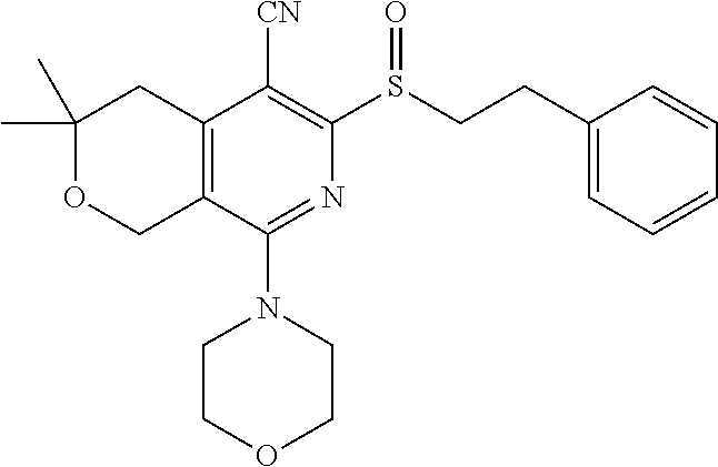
C1(C)(C)OCC2=C(C1)C([CN])=C(S(CCC1=CC=CC=C1)=O)N=C2N1CCOCC1
